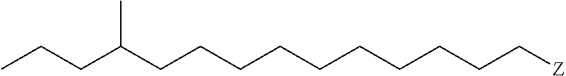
C(CCCCC[Z])CCCCC(CCC)C
